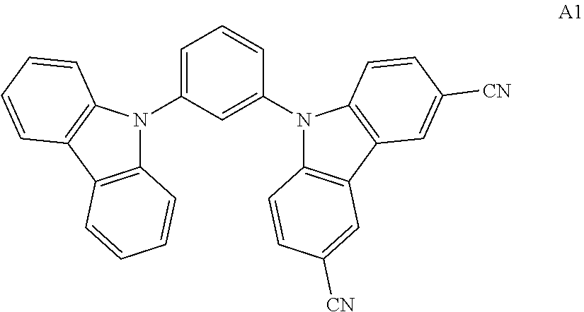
C1=C(N2C3=C(C4=C2C=CC=C4)C=CC=C3)C=C(N2C3=C(C4=C2C=CC([CN])=C4)C=C([CN])C=C3)C=C1
